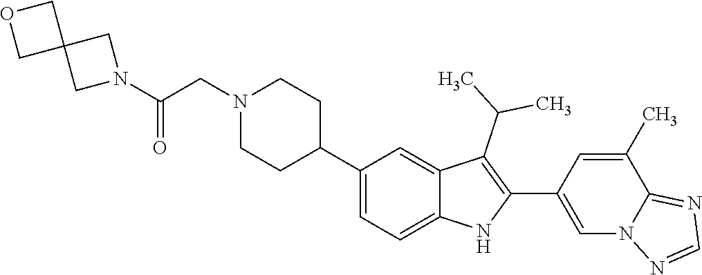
C1N(CC(N2CC3(C2)COC3)=O)CCC(C2=CC=C3C(=C2)C(C(C)C)=C(C2=CN4C(=NC=N4)C(C)=C2)N3)C1
